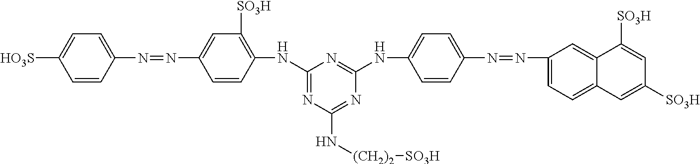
C1=CC(N=NC2=CC([SO3H])=C(NC3=NC(N[(CH2)2][SO3H])=NC(NC4=CC=C(N=NC5=CC=C6C(=C5)C([SO3H])=CC([SO3H])=C6)C=C4)=N3)C=C2)=CC=C1[HO3S]
